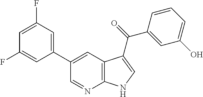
C1(C2=CC3=C(N=C2)NC=C3C(=O)C2=CC(O)=CC=C2)=CC(F)=CC(F)=C1
